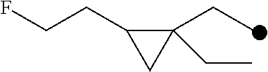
C1(CC)(CC)C(CCF)C1
